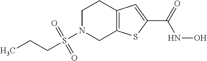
C(CC)S(N1CC2=C(CC1)C=C(C(=O)NO)S2)(=O)=O
